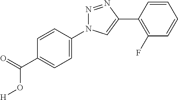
C1(C(=O)O[H])=CC=C(N2N=NC(C3=C(F)C=CC=C3)=C2)C=C1
